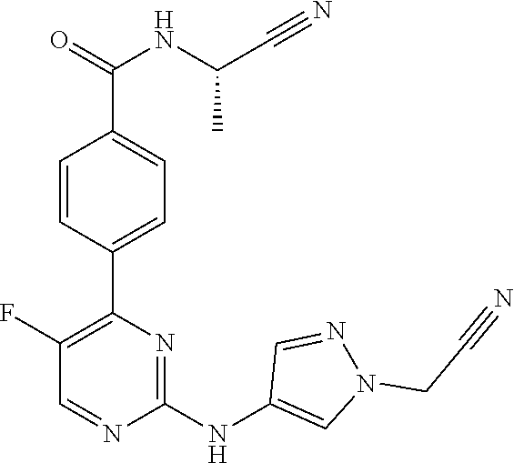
C1(C2=C(F)C=NC(NC3=CN(CC#N)N=C3)=N2)=CC=C(C(NC(C#N)C)=O)C=C1
